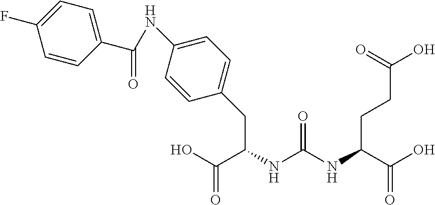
OC(C(NC(NC(C(O)=O)CCC(O)=O)=O)CC1=CC=C(NC(=O)C2=CC=C(F)C=C2)C=C1)=O
